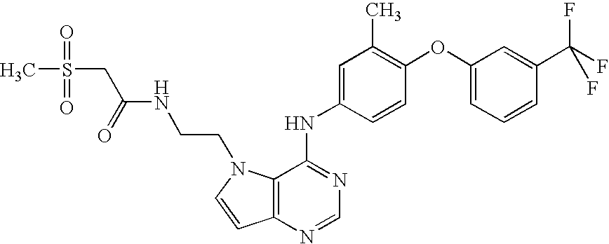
CS(=O)(=O)CC(NCCN1C2=C(N=CN=C2NC2=CC(C)=C(OC3=CC=CC(C(F)(F)F)=C3)C=C2)C=C1)=O
